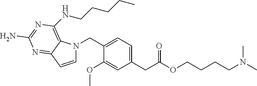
C1=CC2=NC(N)=NC(NCCCCC)=C2N1CC1=CC=C(CC(OCCCCN(C)C)=O)C=C1OC
